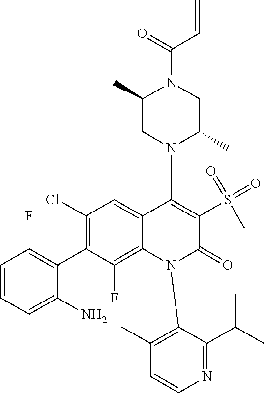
C1(Cl)=C(C2=C(F)C=CC=C2N)C(F)=C2C(=C1)C(N1C(C)CN(C(=O)C=C)C(C)C1)=C(S(=O)(=O)C)C(=O)N2C1=C(C)C=CN=C1C(C)C
